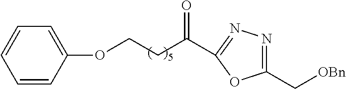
C(CC(=O)C1=NN=C(C[OBn])O1)OC1=CC=CC=C1
